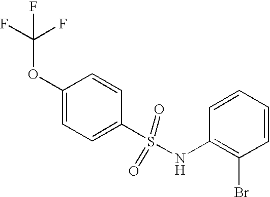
C1(OC(F)(F)F)=CC=C(S(=O)(=O)NC2=C(Br)C=CC=C2)C=C1
